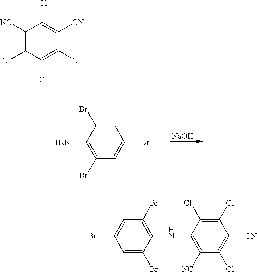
C1([NC])=C(Cl)C(Cl)=C(Cl)C([CN])=C1Cl.[NaOH].C1=C(Br)C(N)=C(Br)C=C1Br.C1=C(Br)C(NC2=C([NC])C(Cl)=C([CN])C(Cl)=C2Cl)=C(Br)C=C1Br
